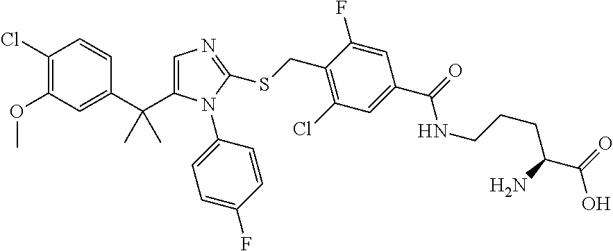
C1(Cl)=C(OC)C=C(C(C2=CN=C(SCC3=C(Cl)C=C(C(=O)NCCCC(C(O)=O)N)C=C3F)N2C2=CC=C(F)C=C2)(C)C)C=C1
